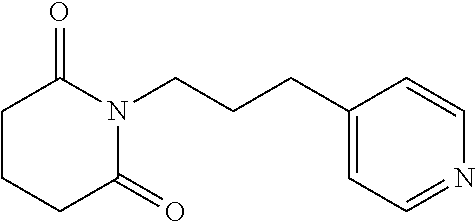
C(CC1=CC=NC=C1)CN1C(=O)CCCC1=O
